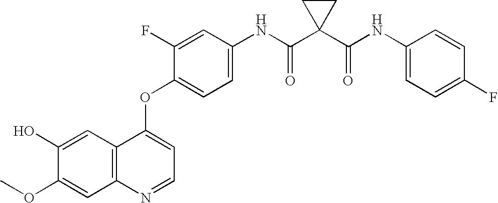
C12=C(C=C(O)C(OC)=C1)C(OC1=CC=C(NC(C3(C(NC4=CC=C(F)C=C4)=O)CC3)=O)C=C1F)=CC=N2
